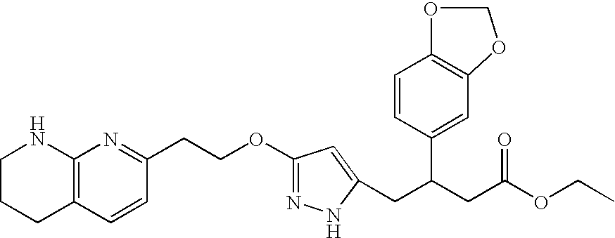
C1CCC2=C(N1)N=C(CCOC1=NNC(CC(CC(OCC)=O)C3=CC4=C(C=C3)OCO4)=C1)C=C2
